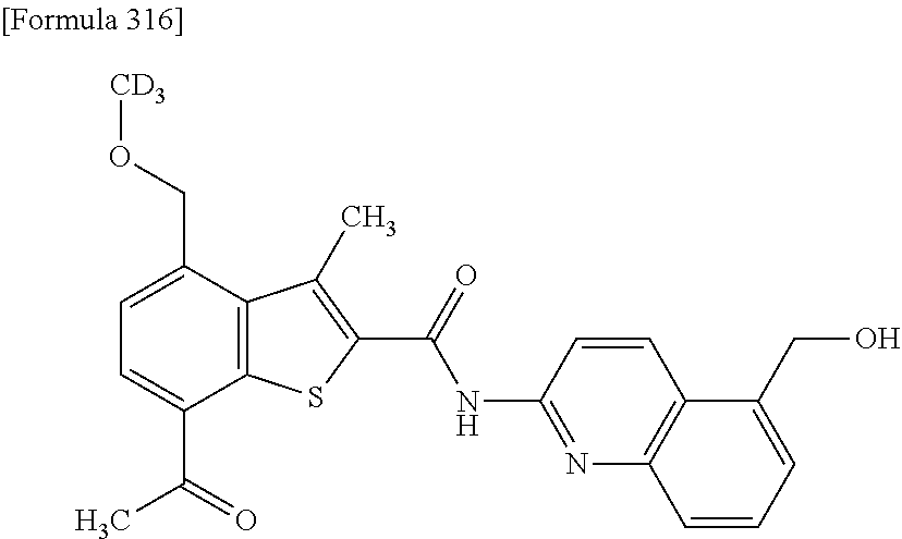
C1=C(C(=O)C)C2=C(C(CO[CD3])=C1)C(C)=C(C(=O)NC1=NC3=C(C=C1)C(CO)=CC=C3)S2
